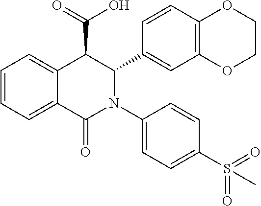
C1=CC=C2C(=C1)C(C(=O)O)C(C1=CC3=C(C=C1)OCCO3)N(C1=CC=C(S(=O)(=O)C)C=C1)C2=O
